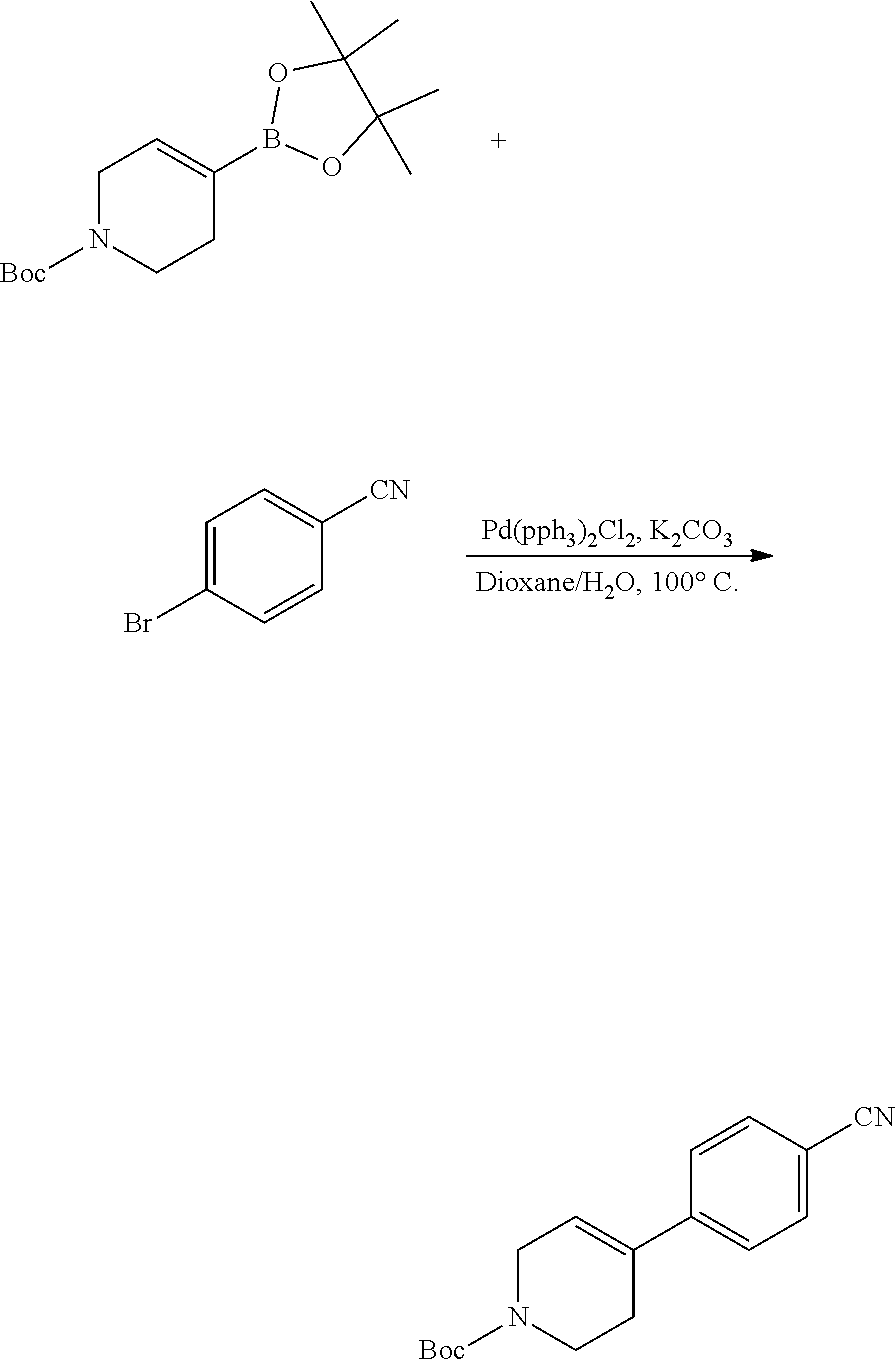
O1B(C2=CCN([Boc])CC2)OC(C)(C)C1(C)C.C1=C(Br)C=CC([CN])=C1.C1CN([Boc])CC=C1C1=CC=C([CN])C=C1
